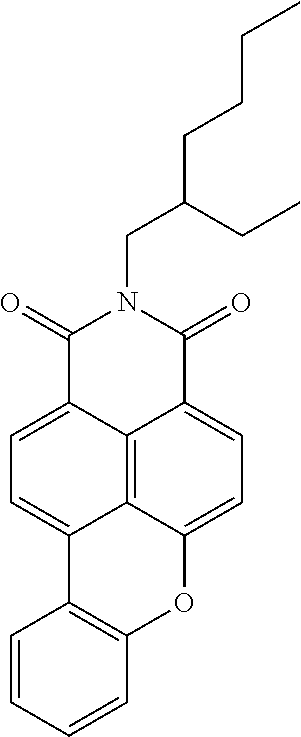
C12=C(OC3=CC=C4C5=C3C1=CC=C5C(=O)N(CC(CCCC)CC)C4=O)C=CC=C2
